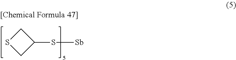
S1CC(S[Sb])C1
